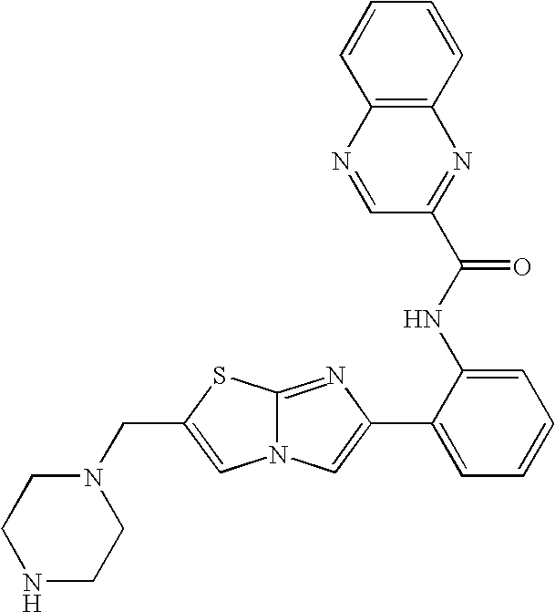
N12C(=NC(C3=CC=CC=C3NC(C3=NC4=C(N=C3)C=CC=C4)=O)=C1)SC(CN1CCNCC1)=C2
